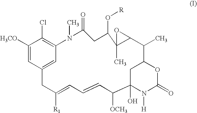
C1([H3CO])=CC2=CC(=C1Cl)N(C)C(=O)CC(O[R])C1(C)C(C(C)C3OC(=O)N([H])C(O)(C([OCH3])C=CC=C([R1])C2)C3)O1
